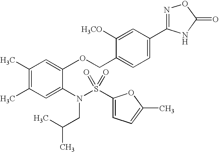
C1(C)=C(C)C=C(N(CC(C)C)S(=O)(=O)C2=CC=C(C)O2)C(OCC2=CC=C(C3=NOC(=O)N3)C=C2[H3CO])=C1
